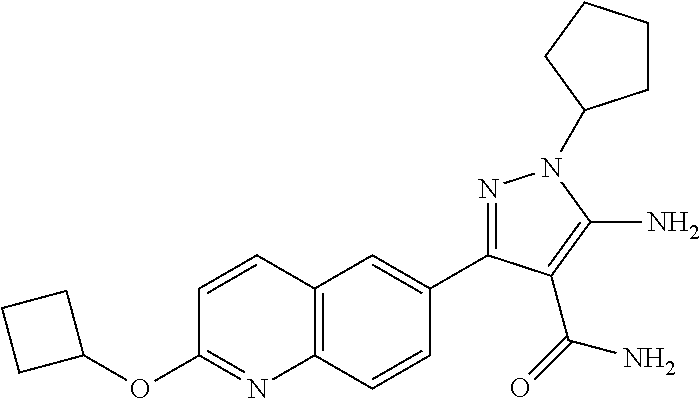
N1=C(C2=CC3=C(C=C2)N=C(OC2CCC2)C=C3)C(C(=O)N)=C(N)N1C1CCCC1
